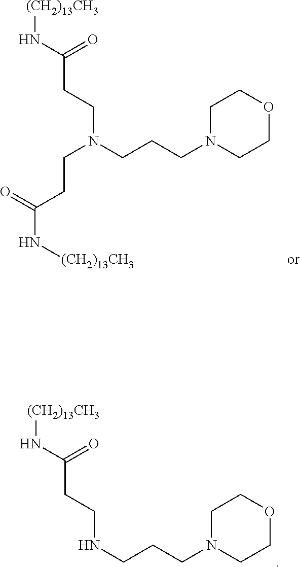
[(CH2)13CH3]NC(CCN(CCCN1CCOCC1)CCC(N[(CH2)13CH3])=O)=O.[(CH2)13CH3]NC(CCNCCCN1CCOCC1)=O
